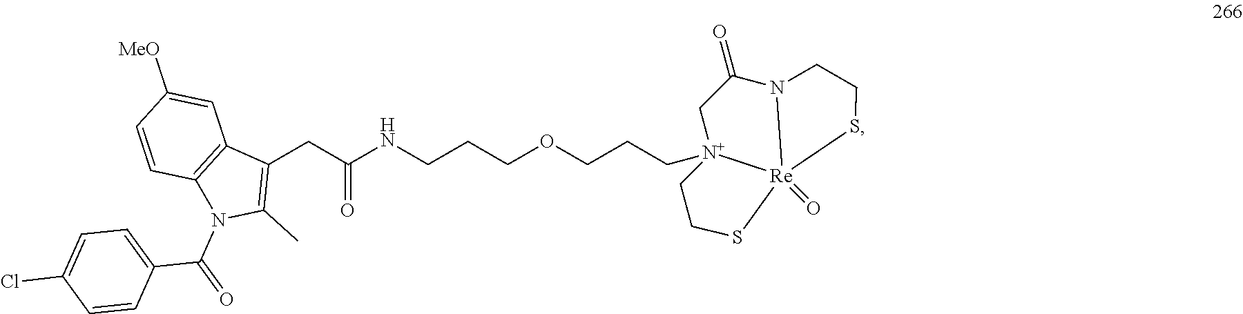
C1C(=O)N2[Re]3(=O)(SCC[N+]13CCCOCCCNC(CC1=C(C)N(C(C3=CC=C(Cl)C=C3)=O)C3=C1C=C([MeO])C=C3)=O)SCC2
